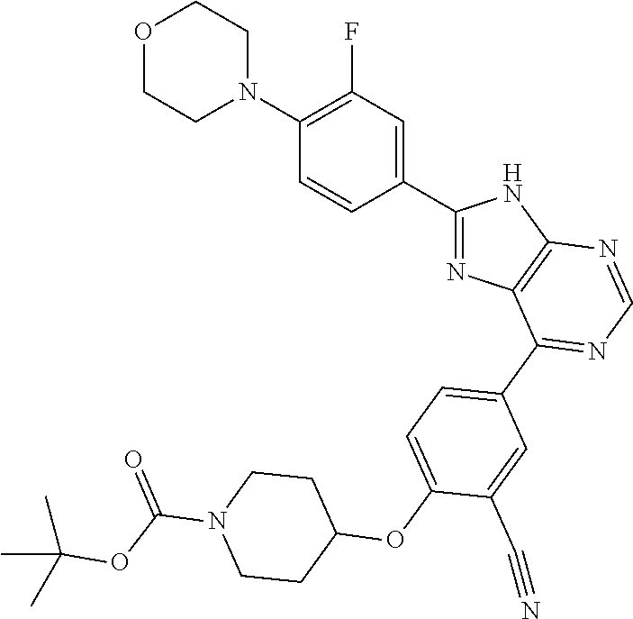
C1(C2=CC(F)=C(N3CCOCC3)C=C2)=NC2=C(N1)N=CN=C2C1=CC=C(OC2CCN(C(OC(C)(C)C)=O)CC2)C(C#N)=C1
